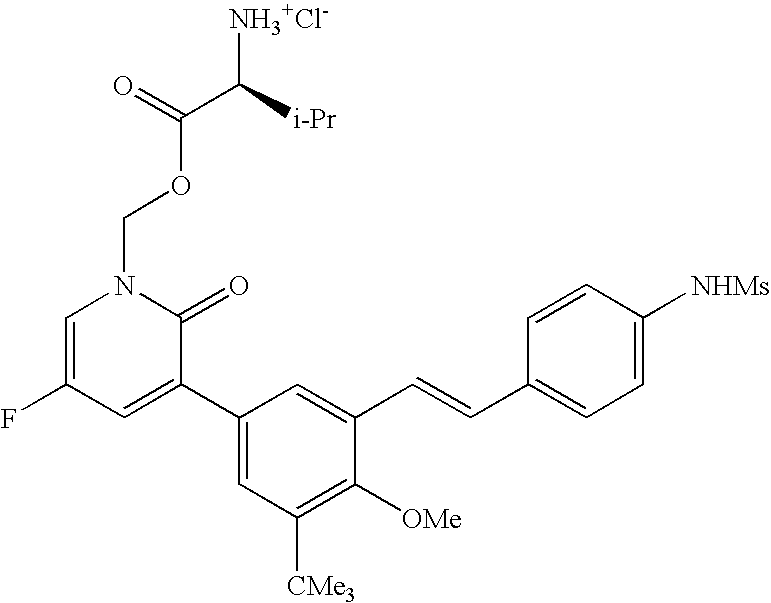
C1=C(F)C=C(C2=CC([CMe3])=C([OMe])C(C=CC3=CC=C([NHMs])C=C3)=C2)C(=O)N1COC(C([NH3+Cl-])[i-Pr])=O
